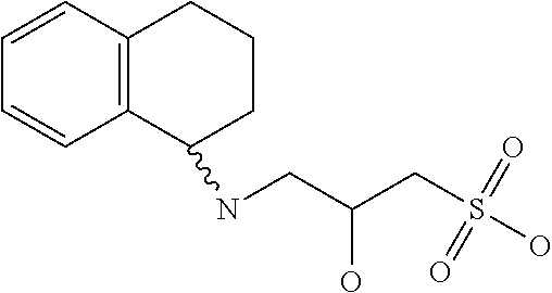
C1(NCC(CS(O)(=O)=O)O)CCCC2=C1C=CC=C2
